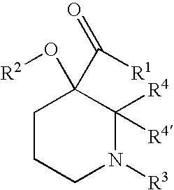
C1CCN([R3])C([R4])([R4])C1(O[R2])C([R1])=O
